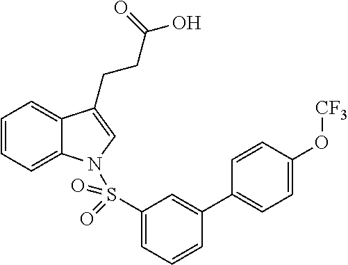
C1=CC=C2C(=C1)C(CCC(O)=O)=CN2S(C1=CC=CC(C2=CC=C(O[CF3])C=C2)=C1)(=O)=O
